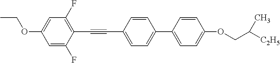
C1(F)=C(C#CC2=CC=C(C3=CC=C(OCC([C2H5])C)C=C3)C=C2)C(F)=CC(OCC)=C1
